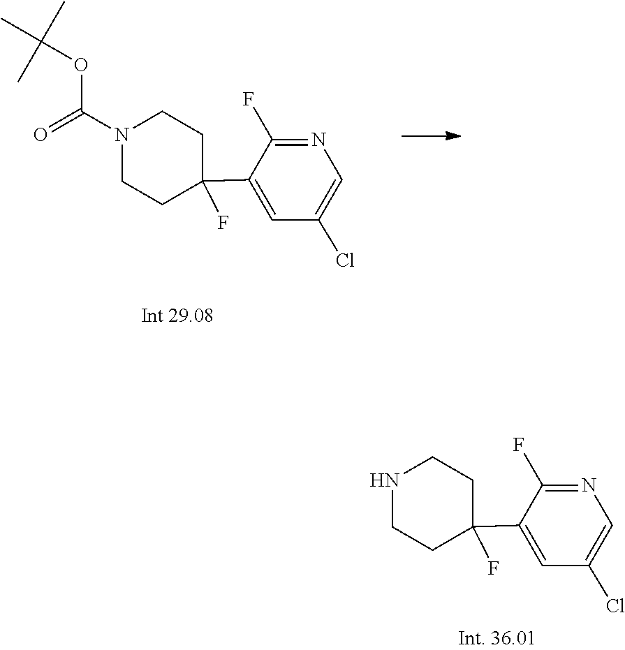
CC(C)(C)OC(N1CCC(C2=CC(Cl)=CN=C2F)(F)CC1)=O.N1CCC(C2=CC(Cl)=CN=C2F)(F)CC1
